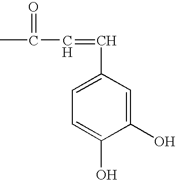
C1(O)=CC(C=CC(=O)C)=CC=C1O
